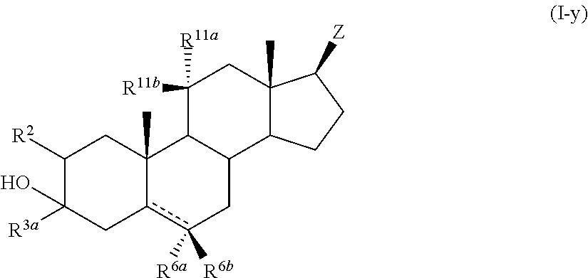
C1([R2])C([R3a])(O)Cc2c([R6a])([R6b])CC3C(C2(C)C1)C([R11a])([R11b])CC1(C)C3CCC1[Z]
